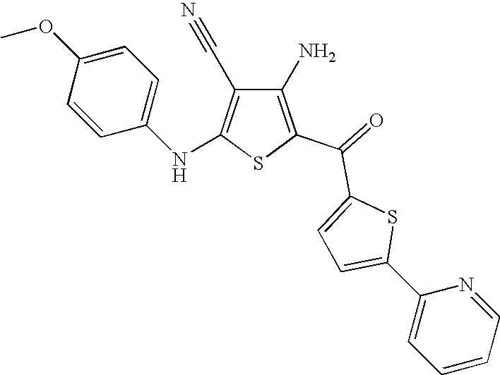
C1(N)=C(C(=O)C2=CC=C(C3=CC=CC=N3)S2)SC(NC2=CC=C(OC)C=C2)=C1C#N
